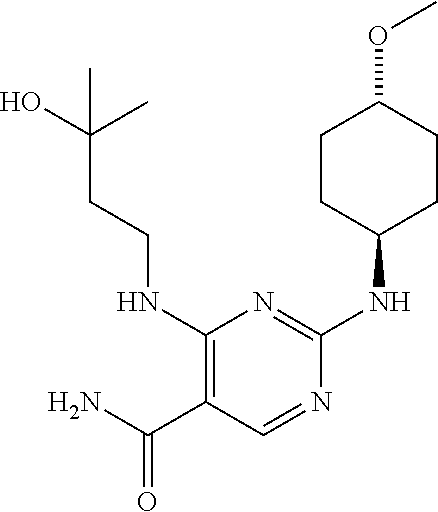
C1CC(NC2=NC(NCCC(O)(C)C)=C(C(N)=O)C=N2)CCC1OC
